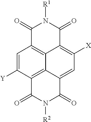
C1=C([Y])C2=C3C4=C1C(=O)N([R1])C(=O)C4=C([X])C=C3C(=O)N([R2])C2=O
